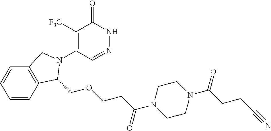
C1([F3C])=C(N2C(COCCC(=O)N3CCN(C(CCC#N)=O)CC3)C3=C(C=CC=C3)C2)C=NNC1=O
